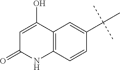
C1=C(O)C2=C(NC1=O)C=CC(C(C)(C)C)=C2
